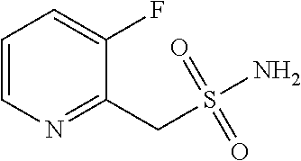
C1=CN=C(CS(N)(=O)=O)C(F)=C1
